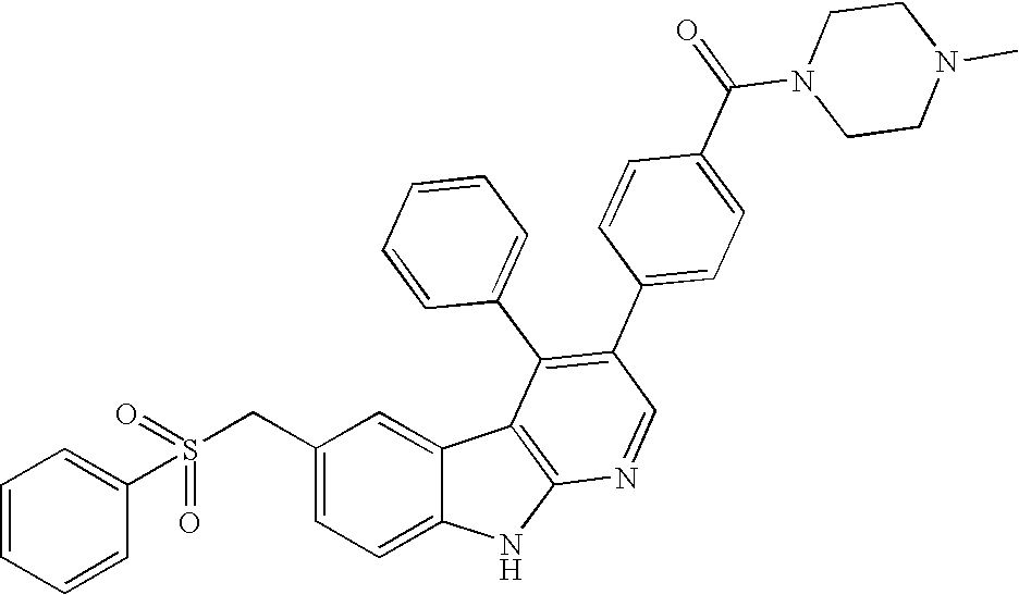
S(CC1=CC=C2C(=C1)C1=C(N2)N=CC(C2=CC=C(C(N3CCN(C)CC3)=O)C=C2)=C1C1=CC=CC=C1)(=O)(C1=CC=CC=C1)=O
